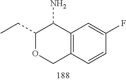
C1(CC)OCC2=C(C1N)C=C(F)C=C2
